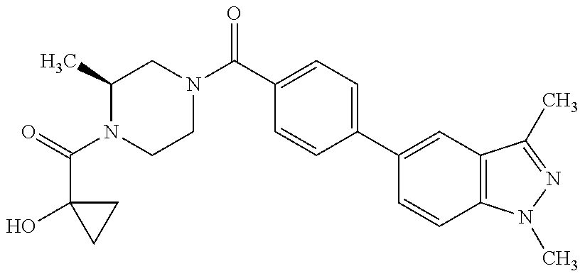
C1(C)N(C(=O)C2(O)CC2)CCN(C(C2=CC=C(C3=CC4=C(C=C3)N(C)N=C4C)C=C2)=O)C1
